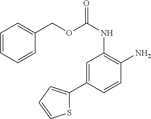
C1(COC(NC2=C(N)C=CC(C3=CC=CS3)=C2)=O)=CC=CC=C1
